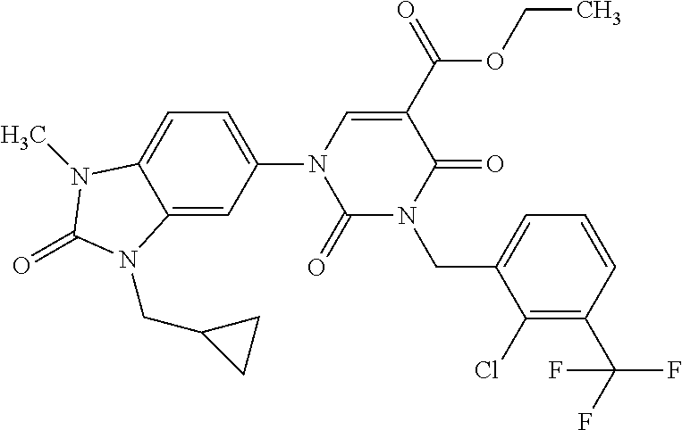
C12=CC(N3C(=O)N(CC4=CC=CC(C(F)(F)F)=C4Cl)C(=O)C(C(OCC)=O)=C3)=CC=C1N(C)C(=O)N2CC1CC1
